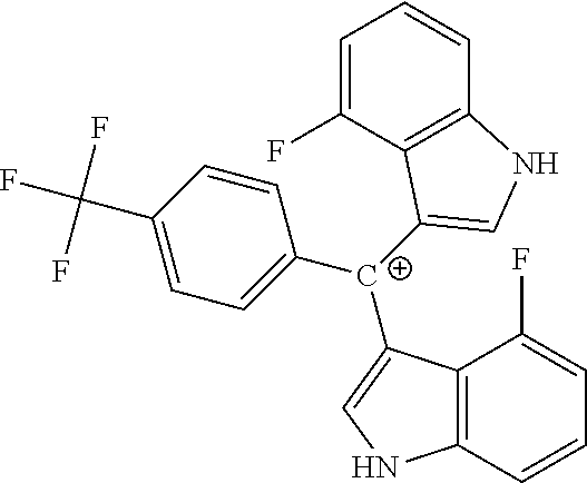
C12=C(C=CC=C1F)NC=C2[C+](C1=CC=C(C(F)(F)F)C=C1)C1=CNC2=C1C(F)=CC=C2
